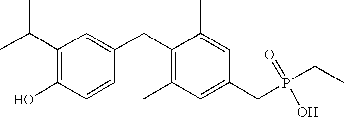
CC(C1=C(O)C=CC(CC2=C(C)C=C(CP(CC)(O)=O)C=C2C)=C1)C
